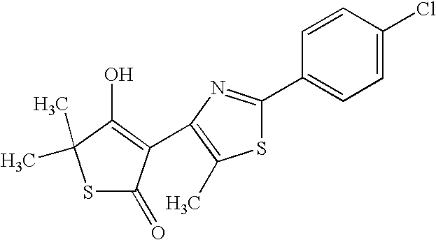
C1=CC(C2=NC(C3=C(O)C(C)(C)SC3=O)=C(C)S2)=CC=C1Cl
